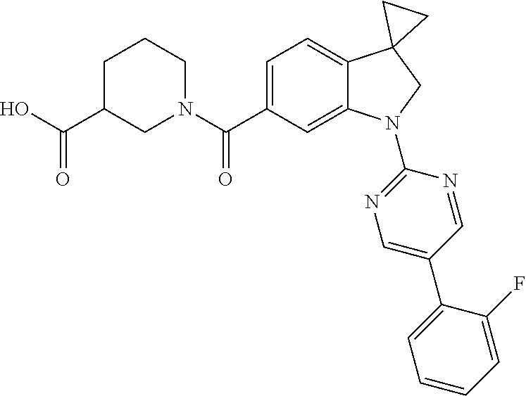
N1(C(C2=CC=C3C(=C2)N(C2=NC=C(C4=CC=CC=C4F)C=N2)CC32CC2)=O)CCCC(C(O)=O)C1
